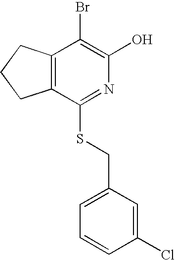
C12=C(CCC1)C(Br)=C(O)N=C2SCC1=CC=CC(Cl)=C1
